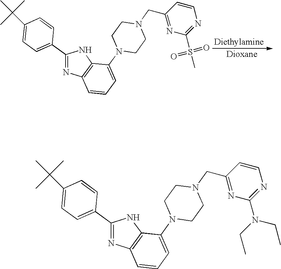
C1(C2=CC=C(C(C)(C)C)C=C2)=NC2=C(N1)C(N1CCN(CC3=NC(S(=O)(=O)C)=NC=C3)CC1)=CC=C2.C1(C2=CC=C(C(C)(C)C)C=C2)=NC2=C(N1)C(N1CCN(CC3=NC(N(CC)CC)=NC=C3)CC1)=CC=C2
